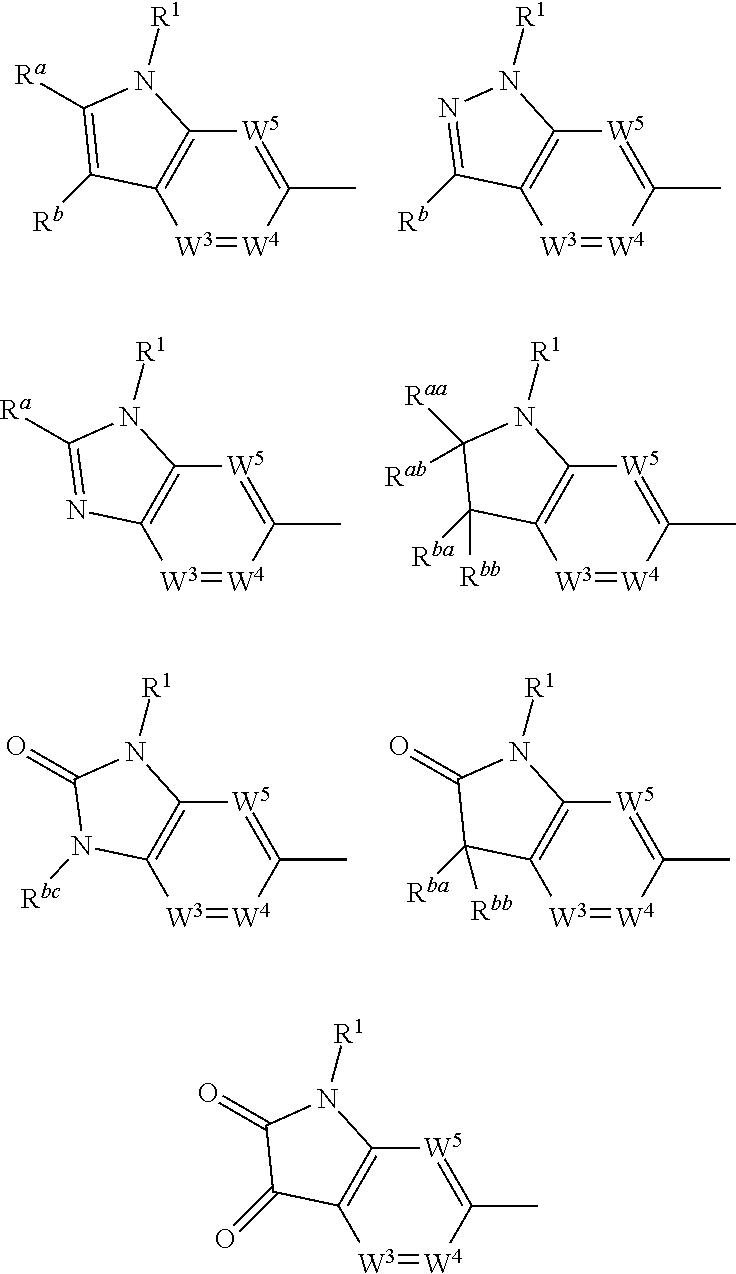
[W3]1=[W4]C(C)=[W5]C2=C1C([Rb])=C([Ra])N2[R1].[W3]1=[W4]C(C)=[W5]C2=C1C([Rb])=NN2[R1].[W3]1=[W4]C(C)=[W5]C2=C1N=C([Ra])N2[R1].[W3]1=[W4]C(C)=[W5]C2=C1C([Rba])([Rbb])C([Raa])([Rab])N2[R1].[W3]1=[W4]C(C)=[W5]C2=C1C(=O)C(=O)N2[R1].[W3]1=[W4]C(C)=[W5]C2=C1N([Rbc])C(=O)N2[R1].[W3]1=[W4]C(C)=[W5]C2=C1C([Rba])([Rbb])C(=O)N2[R1]
